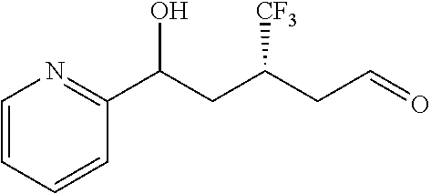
C1=CC=CC(C(CC(CC=O)[CF3])O)=N1
